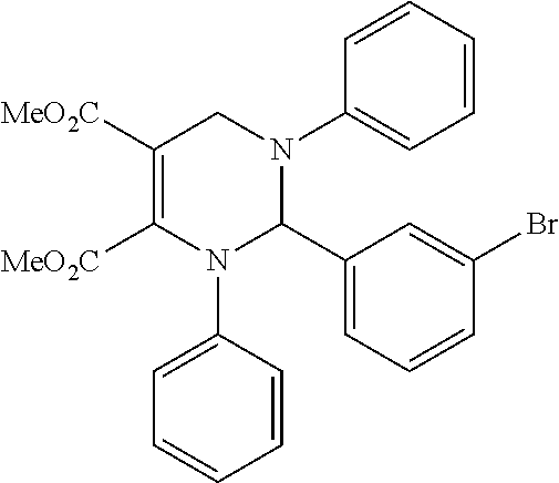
C1=CC=CC(N2CC([MeO2C])=C([MeO2C])N(C3=CC=CC=C3)C2C2=CC=CC(Br)=C2)=C1
